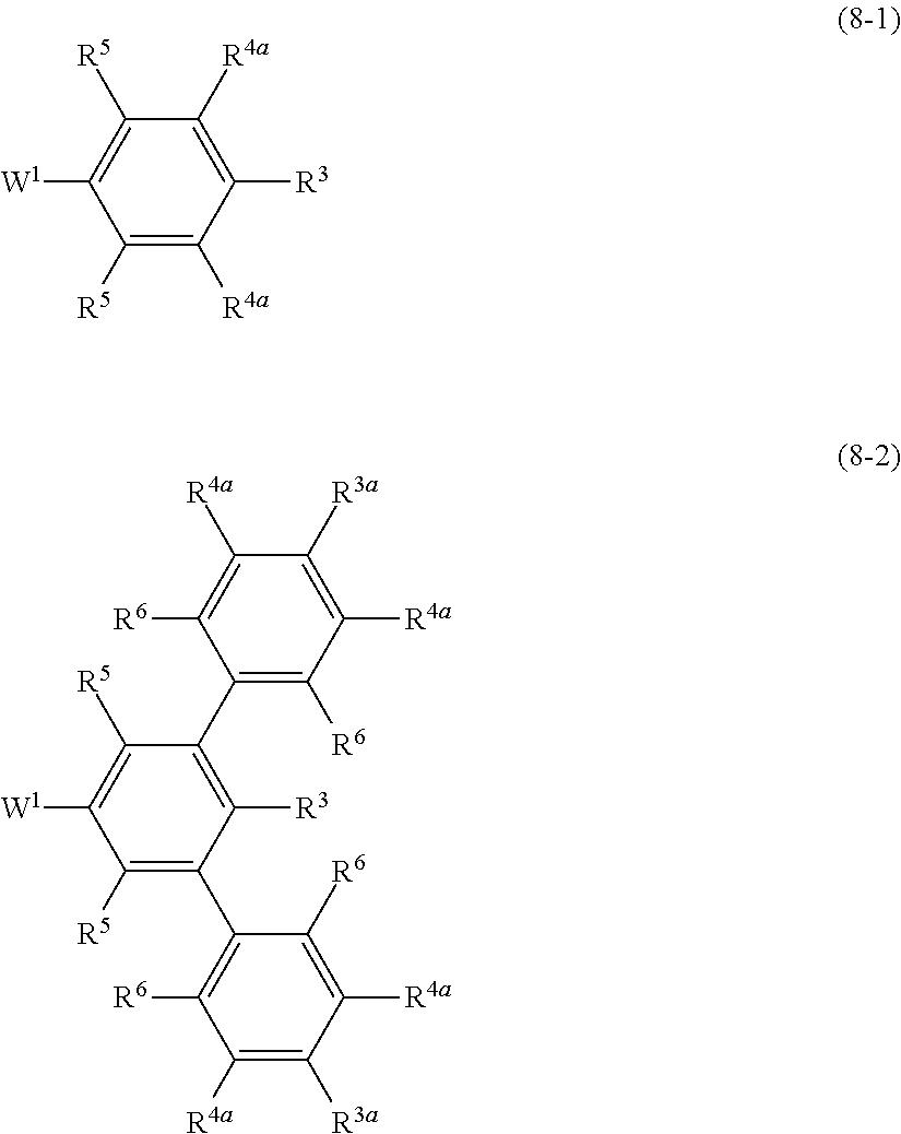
C1([R5])=C([R4a])C([R3])=C([R4a])C([R5])=C1[W1].C1([R5])=C(C2=C([R6])C([R4a])=C([R3a])C([R4a])=C2[R6])C([R3])=C(C2=C([R6])C([R4a])=C([R3a])C([R4a])=C2[R6])C([R5])=C1[W1]
